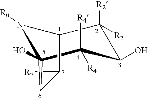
N1([R0])C2C([R2])([R2])C(O)C([R4])([R4])C1(O)CC2[R7]
